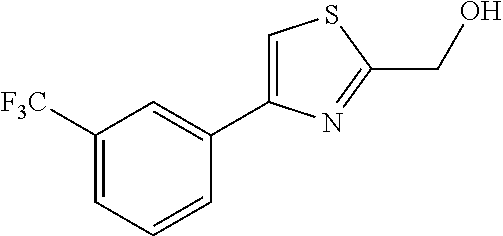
C1([F3C])=CC=CC(C2=CSC(CO)=N2)=C1
